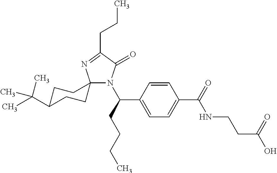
C12(N(C(C3=CC=C(C(=O)NCCC(O)=O)C=C3)CCCC)C(=O)C(CCC)=N1)CCC(C(C)(C)C)CC2
